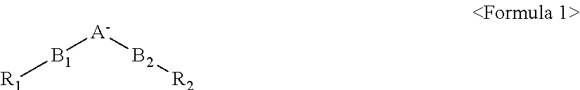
[R1][B1][A-][B2][R2]
